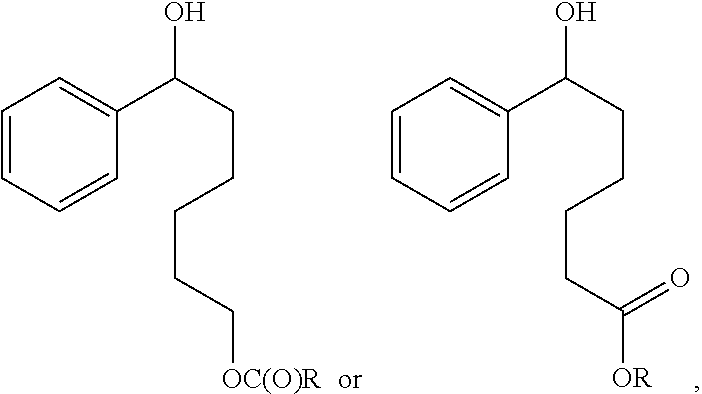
C1=CC=CC(C(CCCCC([OR])=O)O)=C1.C1=CC=CC(C(CCCCC[OC(O)R])O)=C1
